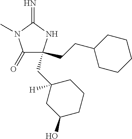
C1(=O)C(CC2([H])CC(O)CCC2)(CCC2CCCCC2)NC(=N)N1C
